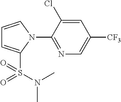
C1=CN(C2=NC=C([CF3])C=C2Cl)C(S(N(C)C)(=O)=O)=C1
